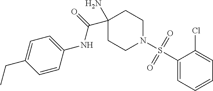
C1=CC(NC(=O)C2(N)CCN(S(C3=CC=CC=C3Cl)(=O)=O)CC2)=CC=C1CC
